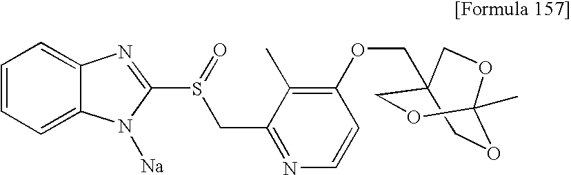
O1CC2(COC3=C(C)C(CS(C4=NC5=CC=CC=C5N4[Na])=O)=NC=C3)COC1(C)OC2
